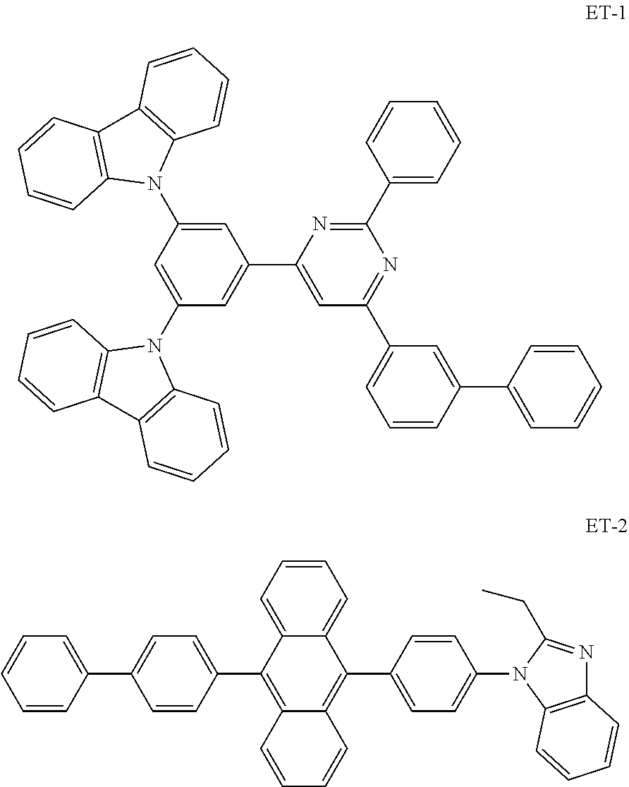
C1=C(N2C3=C(C4=C2C=CC=C4)C=CC=C3)C=C(N2C3=C(C4=C2C=CC=C4)C=CC=C3)C=C1C1=CC(C2=CC=CC(C3=CC=CC=C3)=C2)=NC(C2=CC=CC=C2)=N1.C1=CC=CC(C2=CC=C(C3=C4C(=C(C5=CC=C(N6C7=C(N=C6CC)C=CC=C7)C=C5)C5=CC=CC=C35)C=CC=C4)C=C2)=C1
